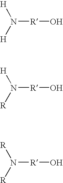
N([R]O)([H])[H].N([R]O)([H])[R].N([R]O)([R])[R]
